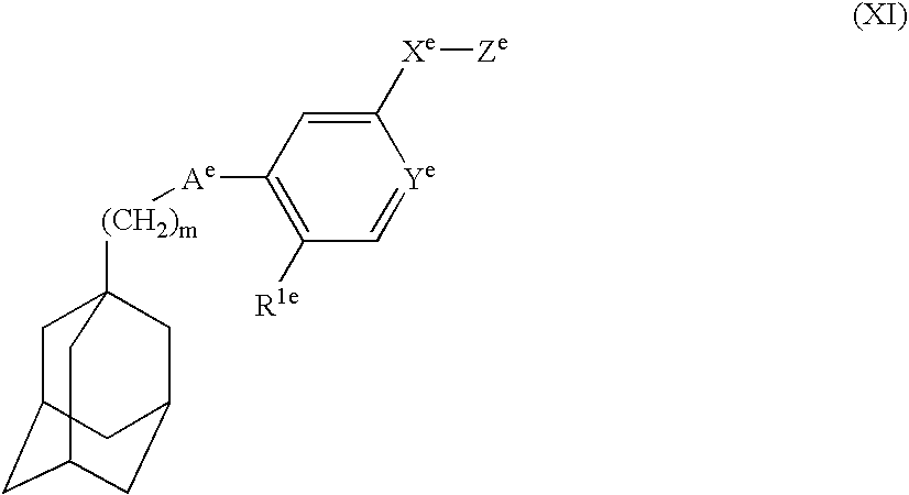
C1C2CC3CC(CC1([(CH2)m][Ae]C1=C([R1e])C=[Ye]C([Xe][Ze])=C1)C3)C2
